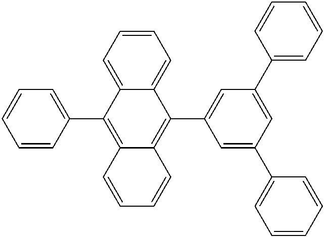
C1=C2C(=CC=C1)C(C1=CC(C3=CC=CC=C3)=CC(C3=CC=CC=C3)=C1)=C1C(=C2C2=CC=CC=C2)C=CC=C1
